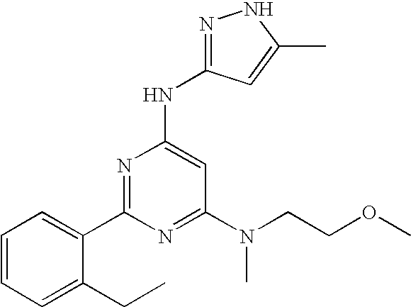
C1=CC=C(CC)C(C2=NC(NC3=NNC(C)=C3)=CC(N(CCOC)C)=N2)=C1
